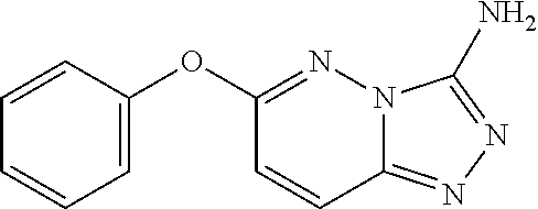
N12C(=NN=C1N)C=CC(OC1=CC=CC=C1)=N2
